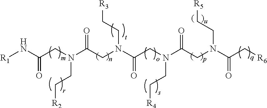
[R1]NC(CN(C(CN(C(CN(C(CN(C(C[R6])=O)CC[R5])=O)CC[R4])=O)CC[R3])=O)CC[R2])=O
